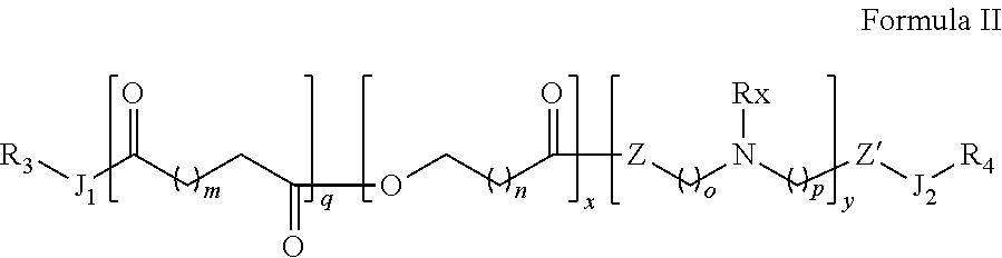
C(CCC([J1][R3])=O)(OCCC([Z]CN(C[Z][J2][R4])[Rx])=O)=O
